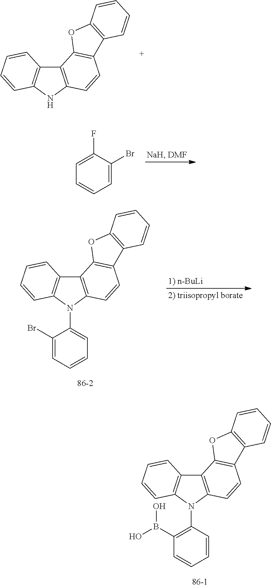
C12=C(NC3=C1C=CC=C3)C=CC1=C2OC2=C1C=CC=C2.C1=C(Br)C(F)=CC=C1.C12=C(N(C3=CC=CC=C3Br)C3=C1C=CC=C3)C=CC1=C2OC2=C1C=CC=C2.C12=C(N(C3=C(B(O)O)C=CC=C3)C3=C1C=CC=C3)C=CC1=C2OC2=C1C=CC=C2
